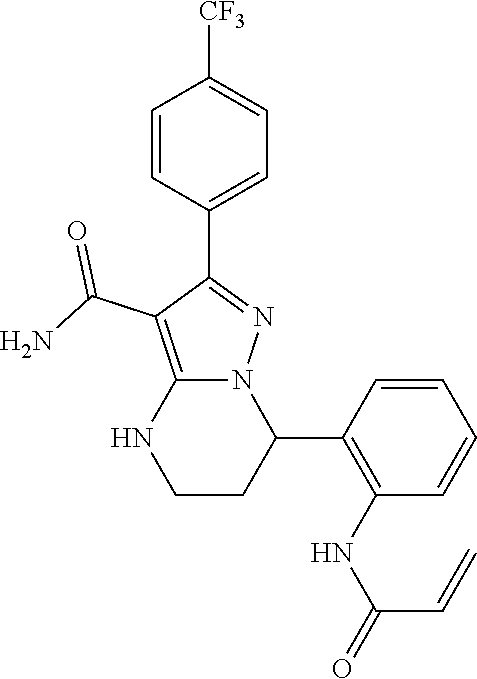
C1=CC(C2=NN3C(=C2C(N)=O)NCCC3C2=C(NC(C=C)=O)C=CC=C2)=CC=C1[CF3]
